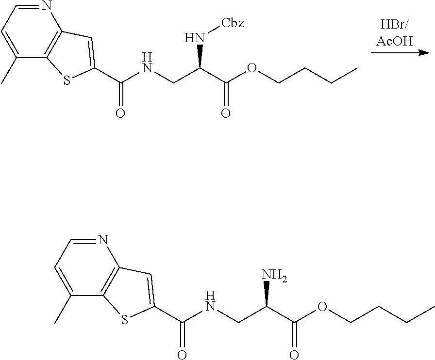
N1=CC=C(C)C2=C1C=C(C(NCC(C(OCCCC)=O)N[Cbz])=O)S2.N1=CC=C(C)C2=C1C=C(C(NCC(C(OCCCC)=O)N)=O)S2
